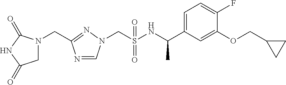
C(S(NC(C1=CC=C(F)C(OCC2CC2)=C1)C)(=O)=O)N1C=NC(CN2CC(=O)NC2=O)=N1
